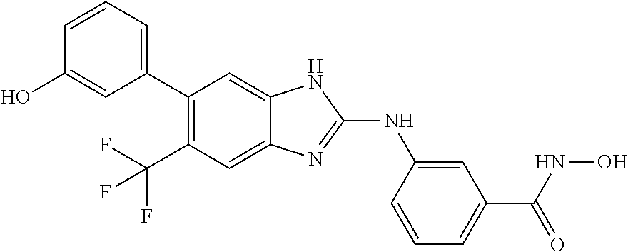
C(C1=C(C2=CC=CC(O)=C2)C=C2C(=C1)N=C(NC1=CC(C(NO)=O)=CC=C1)N2)(F)(F)F
